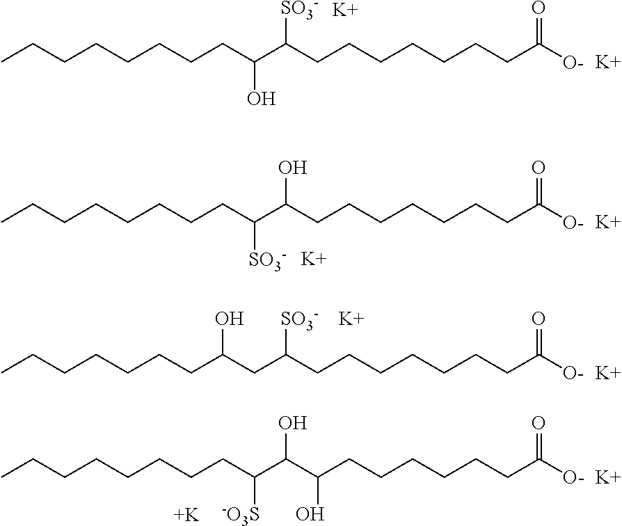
CCCCCCCCC(C(CCCCCCCC([O-])=O)[SO3-])O.[K].[K].CCCCCCCCC(C(CCCCCCCC([O-])=O)O)[SO3-].[K].[K].[K].CCCCCCCC(CC(CCCCCCCC([O-])=O)[SO3-])O.[K].[K].CCCCCCCCC(C(O)C(CCCCCCC([O-])=O)O)[-O3S].[K]
